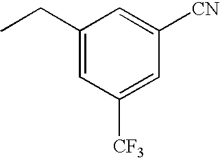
C1(CC)=CC([CF3])=CC([CN])=C1
